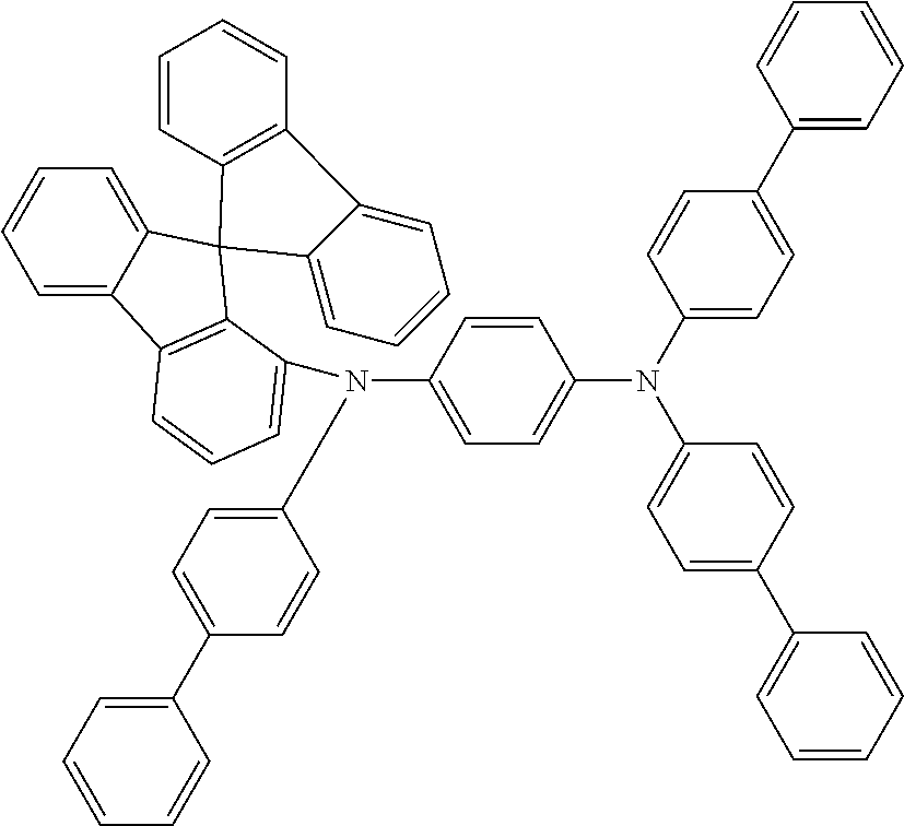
C1=C2C(=CC=C1)C1(C3=C2C=CC=C3N(C2=CC=C(N(C3=CC=C(C4=CC=CC=C4)C=C3)C3=CC=C(C4=CC=CC=C4)C=C3)C=C2)C2=CC=C(C3=CC=CC=C3)C=C2)C2=C(C=CC=C2)C2=CC=CC=C21
